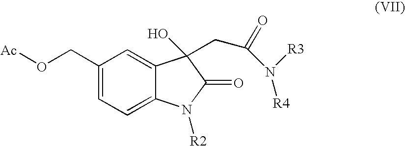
C1=C2C(=CC(CO[Ac])=C1)C(CC(N([R3])[R4])=O)(O)C(=O)N2[R2]
